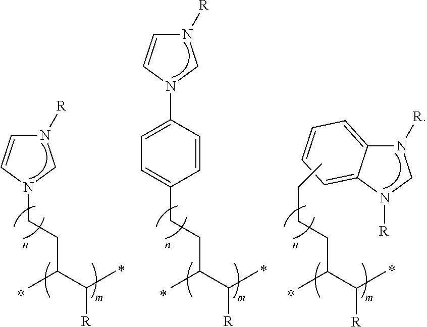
[R]C(C(C)CCN1CN([R])C=C1)C.[R]C(C(C)CCC1=CC=C(N2CN([R])C=C2)C=C1)C.N1([R])C2=CC=CC=C2N([R])C1.[R]C(C(C)CCCC)C
